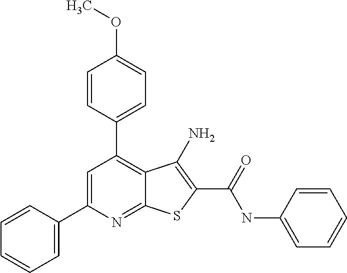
C1=CC(C2=C3C(=NC(C4=CC=CC=C4)=C2)SC(C(=O)NC2=CC=CC=C2)=C3N)=CC=C1OC
